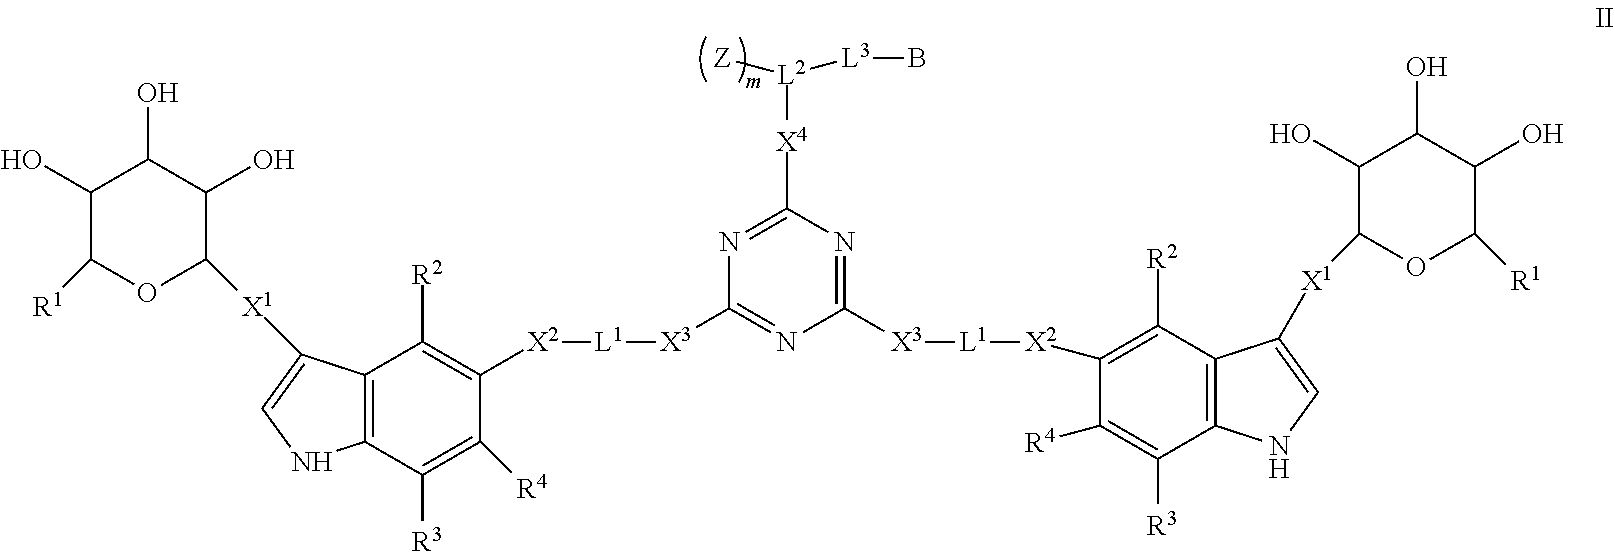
C1(O)C(O)C([R1])OC([X1]C2=CNC3=C2C([R2])=C([X2][L1][X3]C2=NC([X3][L1][X2]C4=C([R2])C5=C(C([R3])=C4[R4])NC=C5[X1]C4OC([R1])C(O)C(O)C4O)=NC([X4][L2]([L3]B)[Z])=N2)C([R4])=C3[R3])C1O
